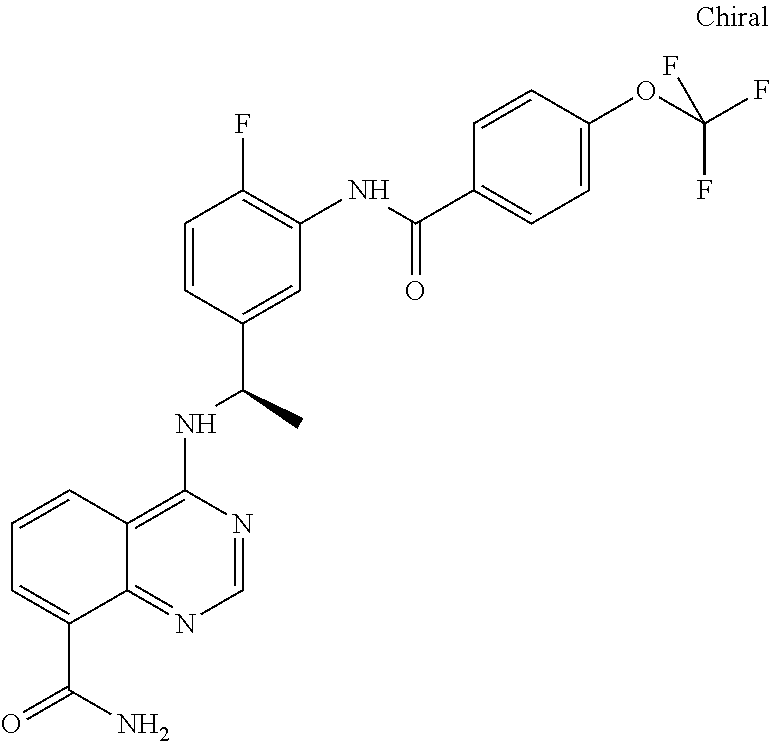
C1=CC2=C(NC(C)C3=CC(NC(C4=CC=C(OC(F)(F)F)C=C4)=O)=C(F)C=C3)N=CN=C2C(C(=O)N)=C1
